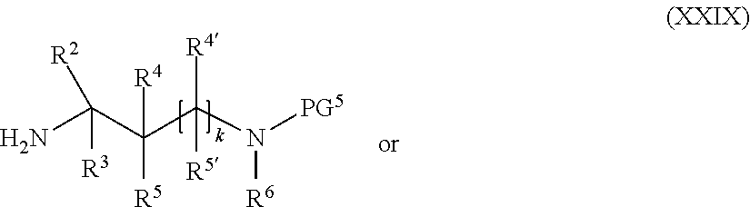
NC(C(C(N([R6])[PG5])([R4])[R5])([R4])[R5])([R2])[R3]
